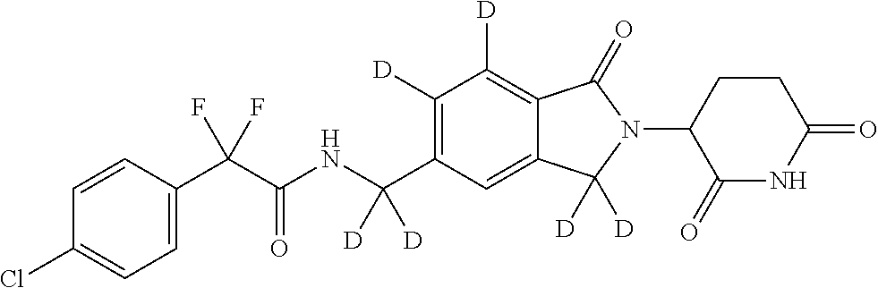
C1=CC(C(C(NC(C2=C([D])C([D])=C3C(=C2)C([D])([D])N(C2C(=O)NC(=O)CC2)C3=O)([D])[D])=O)(F)F)=CC=C1Cl
